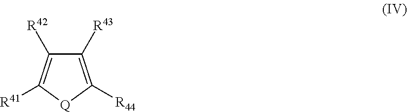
C1([R43])=C([R44])[Q]C([R41])=C1[R42]
